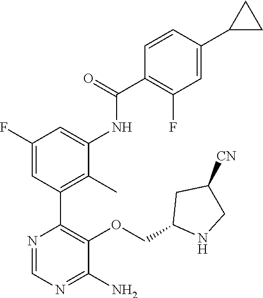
C1(F)=CC(C2=C(OCC3NCC([CN])C3)C(N)=NC=N2)=C(C)C(NC(=O)C2=C(F)C=C(C3CC3)C=C2)=C1
